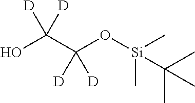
OC(C(O[Si](C)(C)C(C)(C)C)([D])[D])([D])[D]
